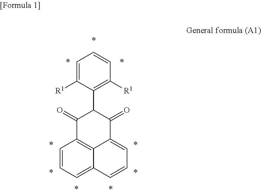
C1=CC=C2C3=C1C(=O)C(C1=C([R1])C=CC=C1[R1])C(=O)C3=CC=C2
